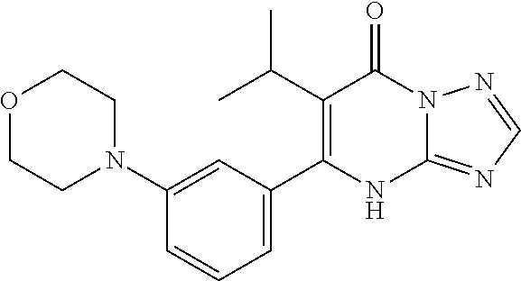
C12=NC=NN1C(=O)C(C(C)C)=C(C1=CC=CC(N3CCOCC3)=C1)N2
